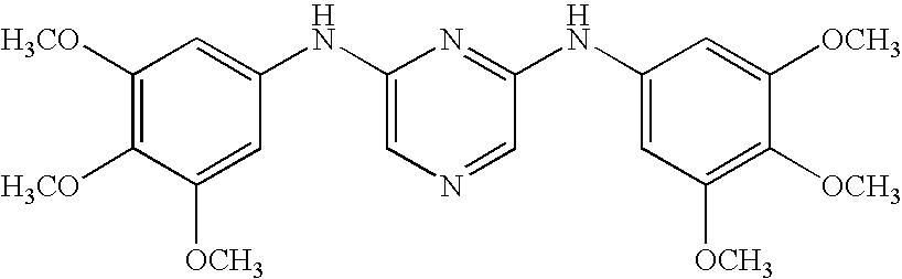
C1(NC2=CC([H3CO])=C([H3CO])C([OCH3])=C2)=CN=CC(NC2=CC([OCH3])=C([OCH3])C([OCH3])=C2)=N1
